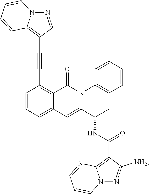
C1=CC=C2C(=C1C#CC1=C3N(N=C1)C=CC=C3)C(=O)N(C1=CC=CC=C1)C(C(C)NC(=O)C1=C3N(N=C1N)C=CC=N3)=C2
